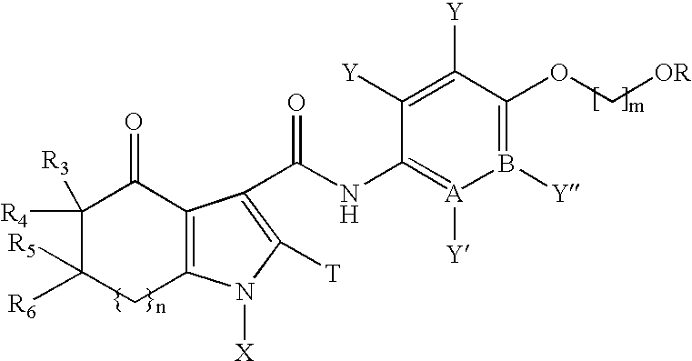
C12=C(C(=O)C([R4])([R3])C([R6])([R5])C1)C(C(=O)NC1=[A]([Y])B([Y])=C(OC[OR])C([Y])=C1[Y])=C([T])N2[X]
